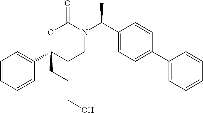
C1=CC=CC(C2(CCCO)CCN(C(C3=CC=C(C4=CC=CC=C4)C=C3)C)C(=O)O2)=C1
